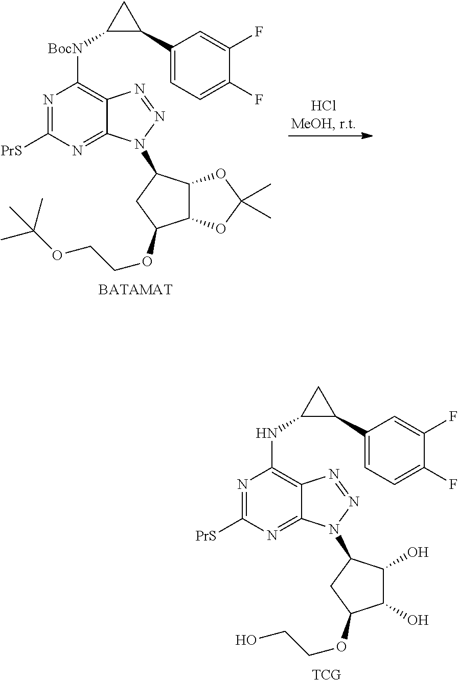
N1=C([PrS])N=C2C(=C1NC1C(C3=CC=C(F)C(F)=C3)C1)N=NN2C1C(O)C(O)C(OCCO)C1.[TCG].N1=C([PrS])N=C2C(=C1[BocN]C1C(C3=CC=C(F)C(F)=C3)C1)N=NN2C1C2C(C(OCCOC(C)(C)C)C1)OC(C)(C)O2.[BATAMAT]
